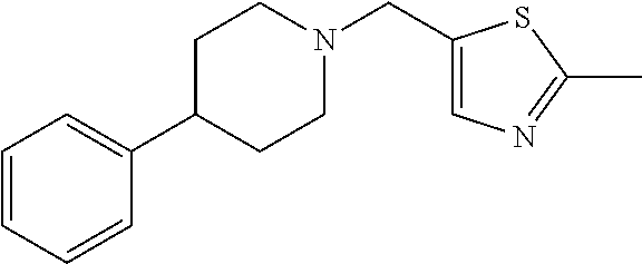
C1C(C2=CC=CC=C2)CCN(CC2=CN=C(C)S2)C1
